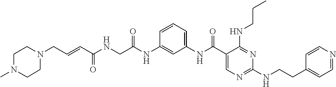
C1(NC(C2=CN=C(NCCC3=CC=NC=C3)N=C2NCCC)=O)=CC=CC(NC(CNC(C=CCN2CCN(C)CC2)=O)=O)=C1
